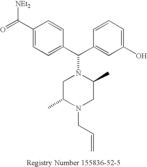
C1C(C)N(CC=C)CC(C)N1C(C1=CC=C(C(=O)[NEt2])C=C1)C1=CC(O)=CC=C1
